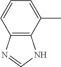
C1(C)=CC=CC2=C1NC=N2
